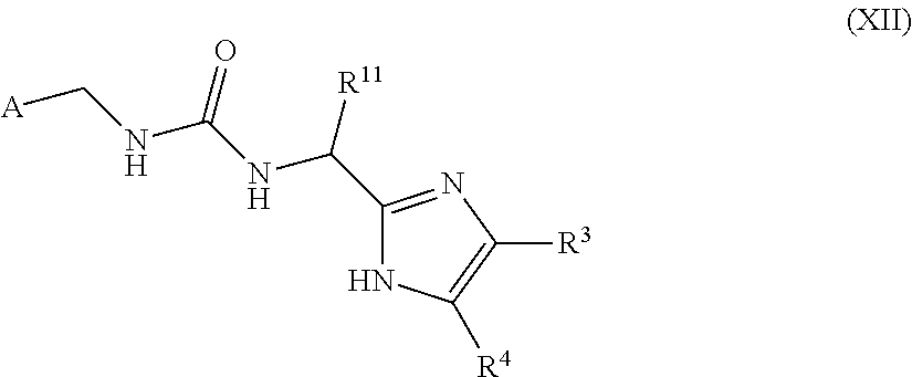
C1(C(NC(NC[A])=O)[R11])=NC([R3])=C([R4])N1
